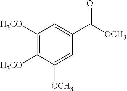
C1([H3CO])=C([H3CO])C([OCH3])=CC(C([OCH3])=O)=C1
